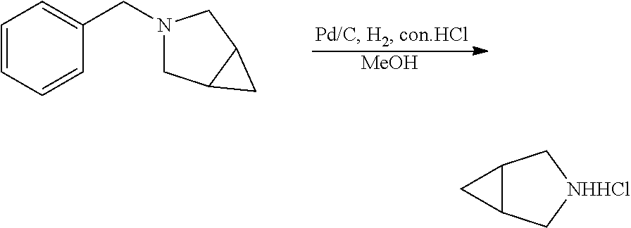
[MeOH].C1=CC=CC(CN2CC3C(C2)C3)=C1.C12C(C[NHHCl]C1)C2
